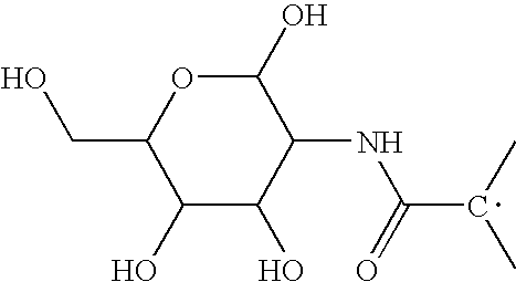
C1(O)OC(CO)C(O)C(O)C1NC(C(C)C)=O
